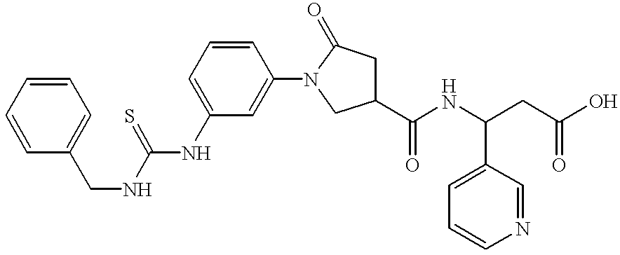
S=C(NCC1=CC=CC=C1)NC1=CC=CC(N2CC(C(NC(CC(=O)O)C3=CC=CN=C3)=O)CC2=O)=C1
